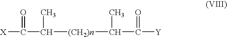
[(CH2)n](C(C(=O)[X])C)C(C(=O)[Y])C
